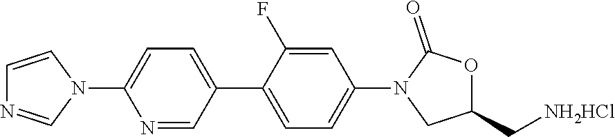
C1=CN(C2=CC=C(C3=CC=C(N4CC(C[NH2HCl])OC4=O)C=C3F)C=N2)C=N1
